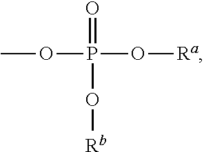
COP(=O)(O[Ra])O[Rb]
